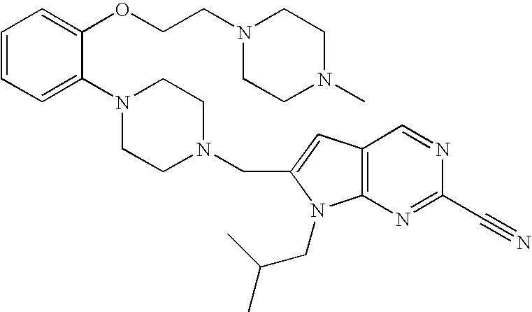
C1=CC=C(N2CCN(CC3=CC4=C(N3CC(C)C)N=C(C#N)N=C4)CC2)C(OCCN2CCN(C)CC2)=C1
